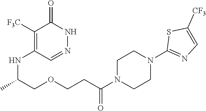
C1([F3C])=C(NC(C)COCCC(N2CCN(C3=NC=C([CF3])S3)CC2)=O)C=NNC1=O
